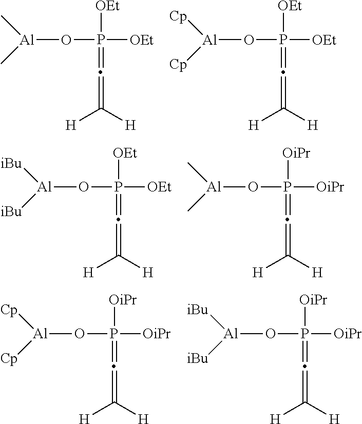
[Al](OP([OEt])([OEt])=C=C([H])[H])(C)C.[Al](OP([OEt])([OEt])=C=C([H])[H])([Cp])[Cp].[Al](OP([OEt])([OEt])=C=C([H])[H])([iBu])[iBu].[Al](OP([OiPr])([OiPr])=C=C([H])[H])(C)C.[Al](OP([OiPr])([OiPr])=C=C([H])[H])([Cp])[Cp].[Al](OP([OiPr])([OiPr])=C=C([H])[H])([iBu])[iBu]
